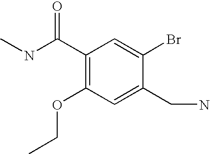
C1(C(NC)=O)=C(OCC)C=C(CN)C(Br)=C1
